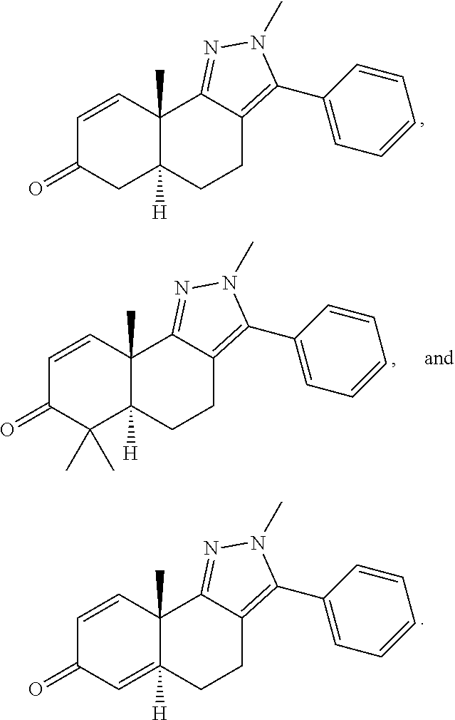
C1=CC2(C)C([H])(CC1=O)CCC1=C(C3=CC=CC=C3)N(C)N=C21.C1=CC2(C)C([H])(=CC1=O)CCC1=C(C3=CC=CC=C3)N(C)N=C21.C1=CC2(C)C([H])(C(C)(C)C1=O)CCC1=C(C3=CC=CC=C3)N(C)N=C21
